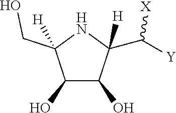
C1(O)C(O)C([H])(C([Y])[X])NC1(CO)[H]
